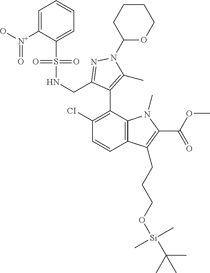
C1=C([N+](O)=O)C(S(=O)(=O)NCC2=NN(C3OCCCC3)C(C)=C2C2=C([CI])C=CC3=C2N(C)C(C(=O)OC)=C3CCCO[Si](C)(C)C(C)(C)C)=CC=C1
